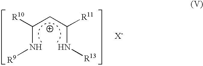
C(N[R9])(CC(N[R13])[R11])[R10]
